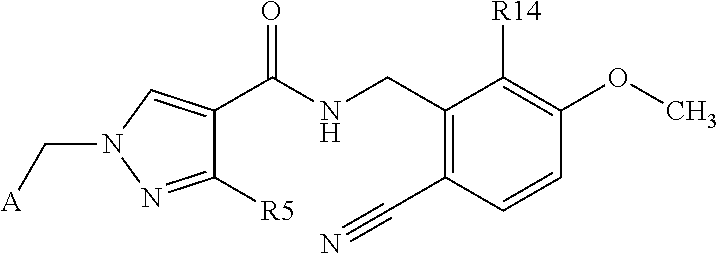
C1([R5])=NN(C[A])C=C1C(NCC1=C(C#N)C=CC(OC)=C1[R14])=O
